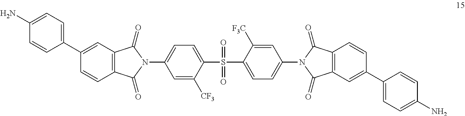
C1(N)=CC=C(C2=CC3=C(C=C2)C(=O)N(C2=CC=C(S(C4=CC=C(N5C(=O)C6=C(C=C(C7=CC=C(N)C=C7)C=C6)C5=O)C=C4[F3C])(=O)=O)C([CF3])=C2)C3=O)C=C1
